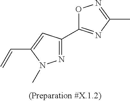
N1=C(C2=NC(C)=NO2)C=C(C=C)N1C
